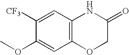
C12=C(OCC(=O)N1)C=C(OC)C([CF3])=C2
